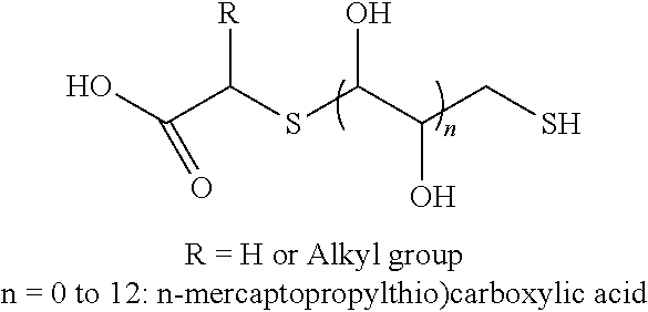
S(C(C(CS)O)O)C(C(O)=O)[R]
